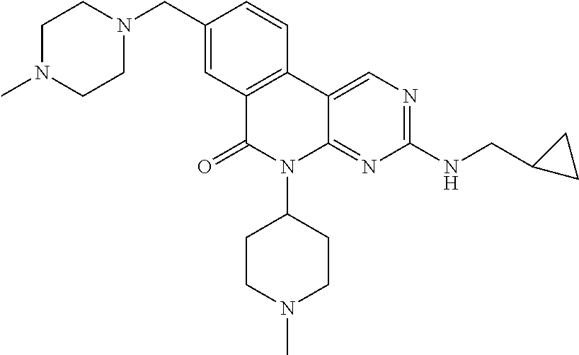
C1(CN2CCN(C)CC2)=CC2=C(C=C1)C1=CN=C(NCC3CC3)N=C1N(C1CCN(C)CC1)C2=O
